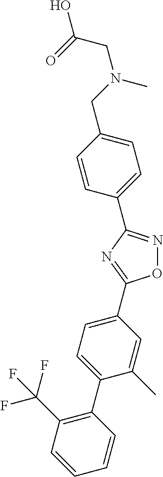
O1N=C(C2=CC=C(CN(CC(=O)O)C)C=C2)N=C1C1=CC=C(C2=C(C(F)(F)F)C=CC=C2)C(C)=C1
